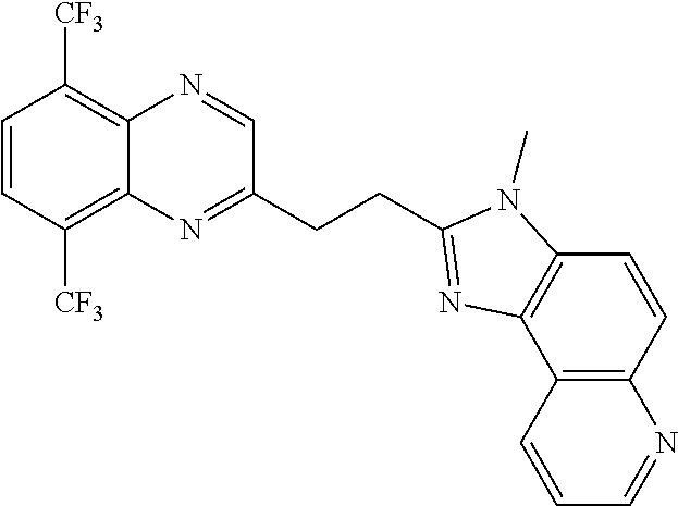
C1=CC([CF3])=C2C(=C1[CF3])N=CC(CCC1=NC3=C(C=CC4=C3C=CC=N4)N1C)=N2
